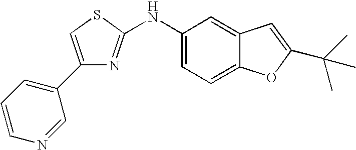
C1(C2=CC=CN=C2)=CSC(NC2=CC=C3C(=C2)C=C(C(C)(C)C)O3)=N1
